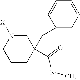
C1CC(CC2=CC=CC=C2)(C(NC)=O)CN([X1])C1
